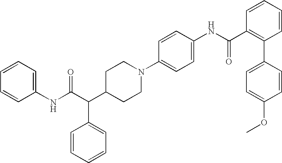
C(C(C1CCN(C2=CC=C(NC(C3=C(C4=CC=C(OC)C=C4)C=CC=C3)=O)C=C2)CC1)C1=CC=CC=C1)(NC1=CC=CC=C1)=O
